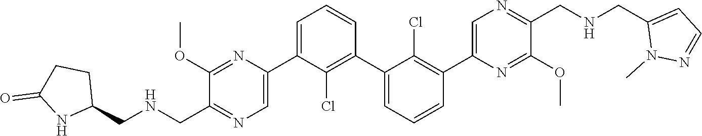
C1(OC)=NC(C2=CC=CC(C3=CC=CC(C4=CN=C(CNCC5=CC=NN5C)C(OC)=N4)=C3Cl)=C2Cl)=CN=C1CNCC1CCC(=O)N1
